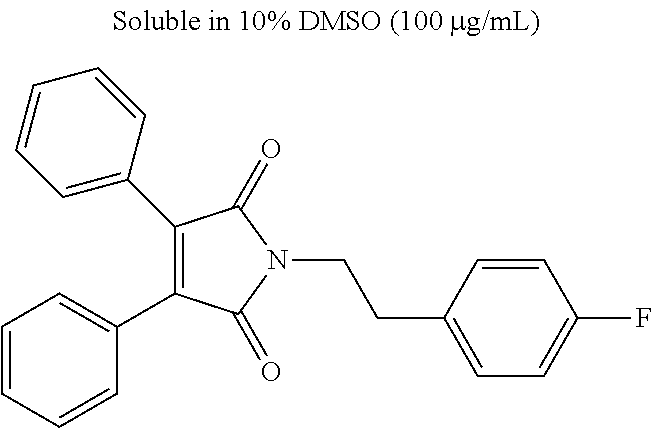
C1(C2=CC=CC=C2)=C(C2=CC=CC=C2)C(=O)N(CCC2=CC=C(F)C=C2)C1=O
